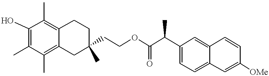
C12=C(C)C(O)=C(C)C(C)=C1CC(C)(CCOC(C(C1=CC=C3C(=C1)C=CC([OMe])=C3)C)=O)CC2
